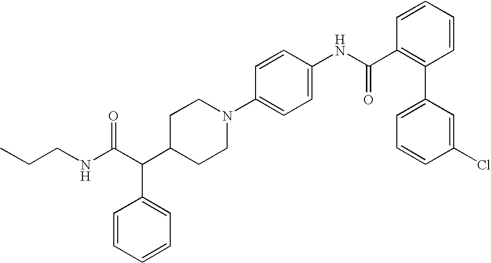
C(C(C1CCN(C2=CC=C(NC(C3=C(C4=CC=CC(Cl)=C4)C=CC=C3)=O)C=C2)CC1)C1=CC=CC=C1)(NCCC)=O
